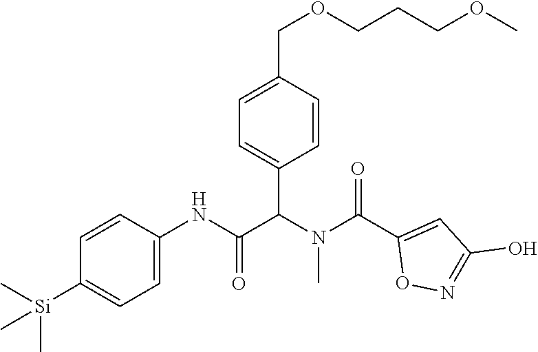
C1=CC(NC(=O)C(N(C(C2=CC(O)=NO2)=O)C)C2=CC=C(COCCCOC)C=C2)=CC=C1[Si](C)(C)C
